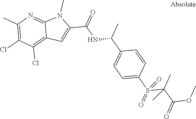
C12=C(Cl)C(Cl)=C(C)N=C1N(C)C(C(=O)NC(C1=CC=C(S(=O)(C(C(=O)OC)(C)C)=O)C=C1)C)=C2
